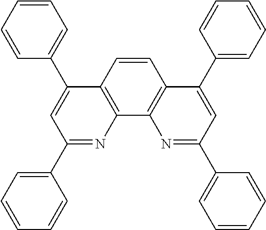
C12=C(C=CC3=C1N=C(C1=CC=CC=C1)C=C3C1=CC=CC=C1)C(C1=CC=CC=C1)=CC(C1=CC=CC=C1)=N2
